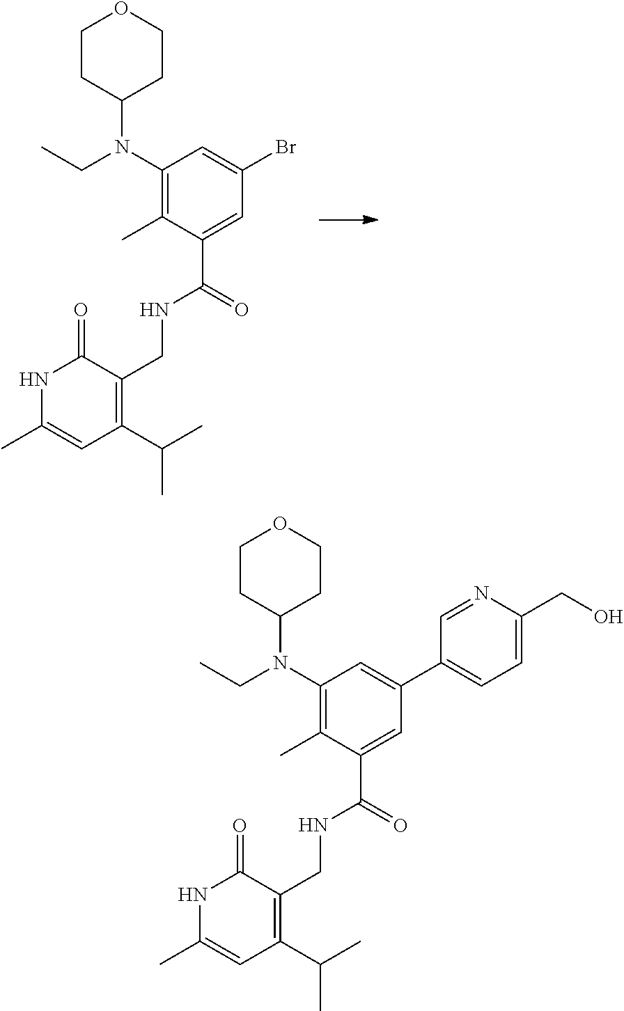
C1CC(N(CC)C2=C(C)C(C(=O)NCC3=C(C(C)C)C=C(C)NC3=O)=CC(Br)=C2)CCO1.C1CC(N(CC)C2=C(C)C(C(=O)NCC3=C(C(C)C)C=C(C)NC3=O)=CC(C3=CC=C(CO)N=C3)=C2)CCO1
